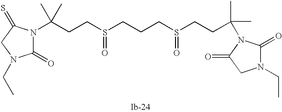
C(CCS(CCCS(CCC(C)(C)N1C(=O)N(CC)CC1=O)=O)=O)(N1C(=O)N(CC)CC1=S)(C)C
